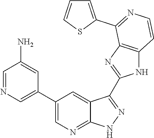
C1=NC=C(C2=CN=C3C(=C2)C(C2=NC4=C(N2)C=CN=C4C2=CC=CS2)=NN3)C=C1N
